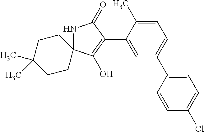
N1C2(C(O)=C(C3=CC(C4=CC=C(Cl)C=C4)=CC=C3C)C1=O)CCC(C)(C)CC2
